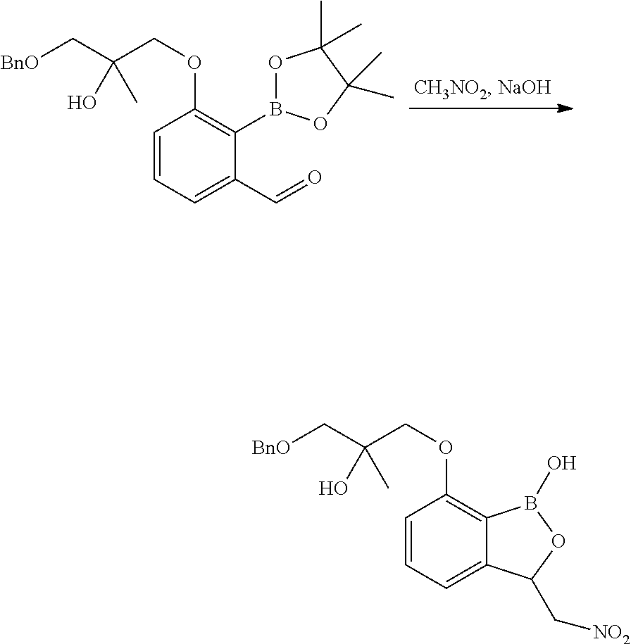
C1=CC=C(C=O)C(B2OC(C)(C)C(C)(C)O2)=C1OCC(C[BnO])(O)C.C1=CC=C2C(=C1OCC(C[BnO])(O)C)B(O)OC2C[NO2]
